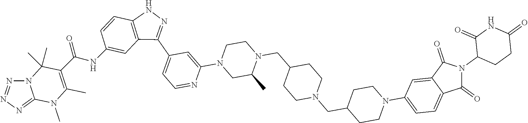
N(C(=O)C1=C(C)N(C)C2=NN=NN2C1(C)C)C1=CC2=C(C=C1)NN=C2C1=CC=NC(N2CC(C)N(CC3CCN(CC4CCN(C5=CC=C6C(=O)N(C7CCC(=O)NC7=O)C(=O)C6=C5)CC4)CC3)CC2)=C1
